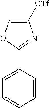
O1C(C2=CC=CC=C2)=NC([OTf])=C1
